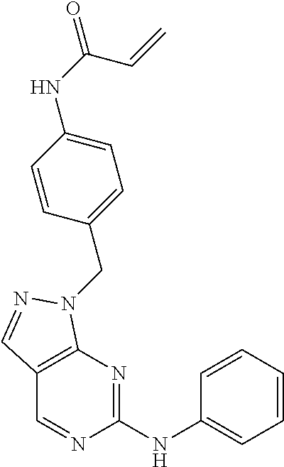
C1(NC2=NC3=C(C=N2)C=NN3CC2=CC=C(NC(=O)C=C)C=C2)=CC=CC=C1
